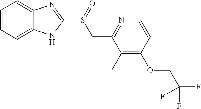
C1=CC=C2C(=C1)N=C(S(=O)CC1=NC=CC(OCC(F)(F)F)=C1C)N2
